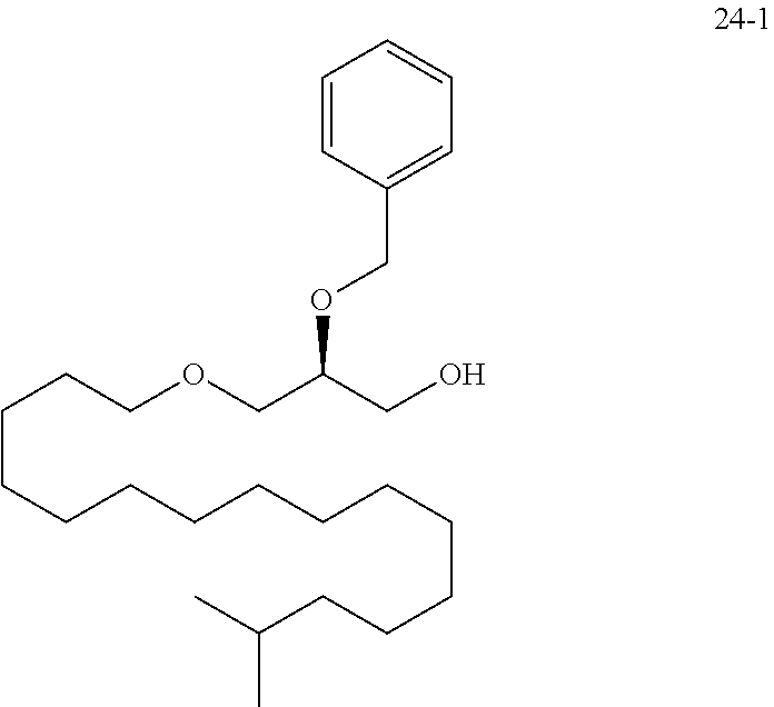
C1=CC(COC(COCCCCCCCCCCCCCCC(C)C)CO)=CC=C1
